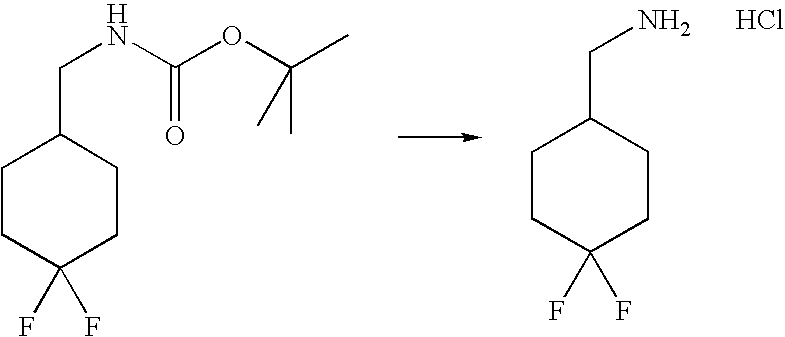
C1CC(F)(F)CCC1CNC(=O)OC(C)(C)C.C1CC(F)(F)CCC1CN.Cl
